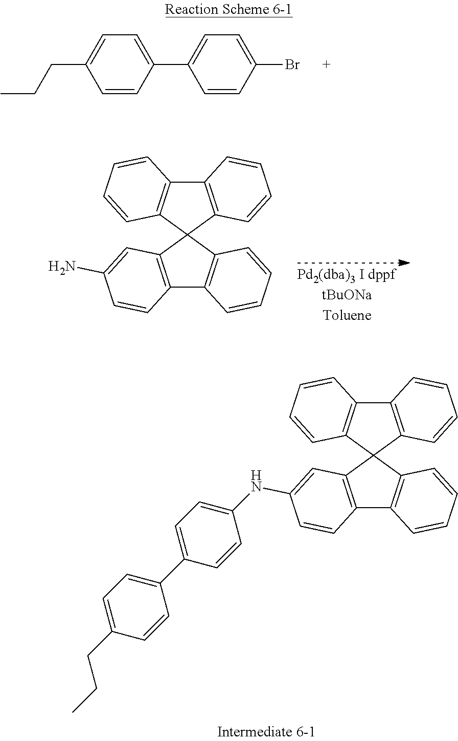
CCCC1=CC=C(C2=CC=C(Br)C=C2)C=C1.C12=C(C3(C4=C1C=CC=C4)C1=C(C4=C3C=CC=C4)C=CC(N)=C1)C=CC=C2.C12=C(C3(C4=C1C=CC=C4)C1=C(C4=C3C=CC=C4)C=CC(NC3=CC=C(C4=CC=C(CCC)C=C4)C=C3)=C1)C=CC=C2
